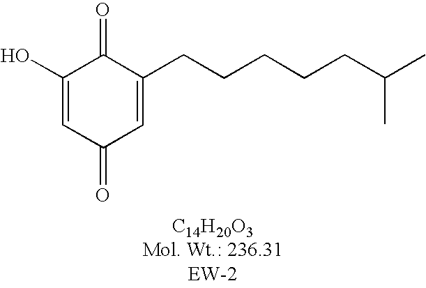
O=C1C(CCCCCC(C)C)=CC(=O)C=C1O
